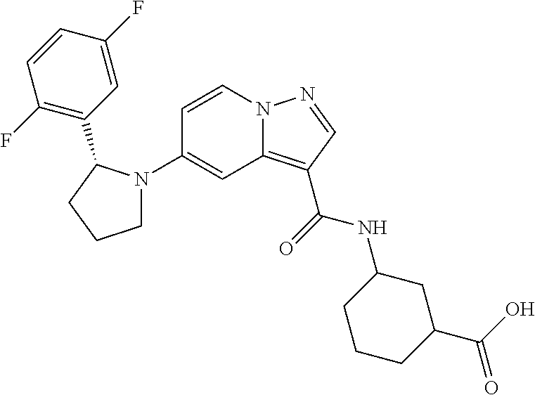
C1(N2CCCC2C2=C(F)C=CC(F)=C2)=CC2=C(C(=O)NC3CCCC(C(O)=O)C3)C=NN2C=C1
